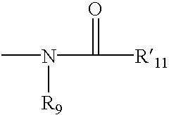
N(C([R11])=O)(C)[R9]
